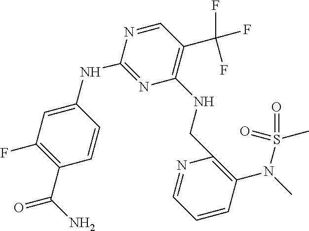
C1=C(NC2=NC(NCC3=C(N(C)S(=O)(=O)C)C=CC=N3)=C(C(F)(F)F)C=N2)C=CC(C(N)=O)=C1F
